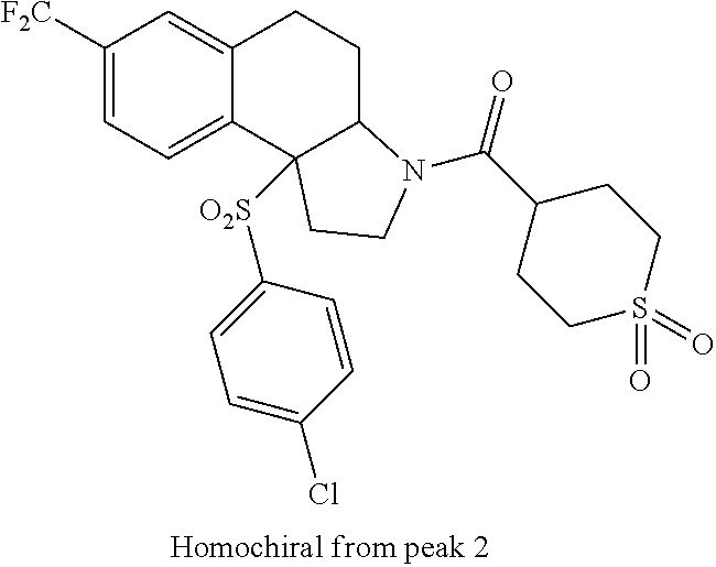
C1([F2C])=CC=C2C(=C1)CCC1C2([O2S]C2=CC=C(Cl)C=C2)CCN1C(C1CCS(=O)(=O)CC1)=O
